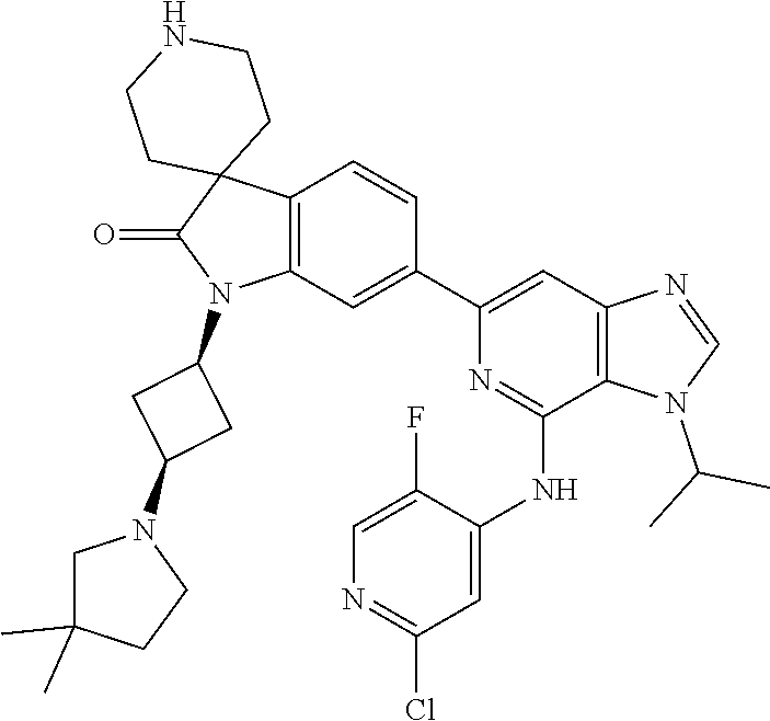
C12=C(C=C(C3=CC4=C(C(NC5=CC(Cl)=NC=C5F)=N3)N(C(C)C)C=N4)C=C1)N(C1CC(N3CC(C)(C)CC3)C1)C(=O)C21CCNCC1
